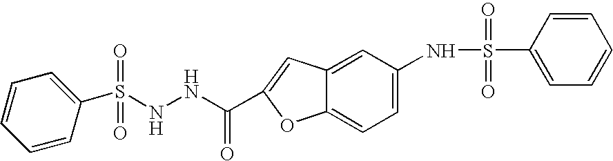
N(NC(=O)C1=CC2=CC(NS(C3=CC=CC=C3)(=O)=O)=CC=C2O1)S(C1=CC=CC=C1)(=O)=O
